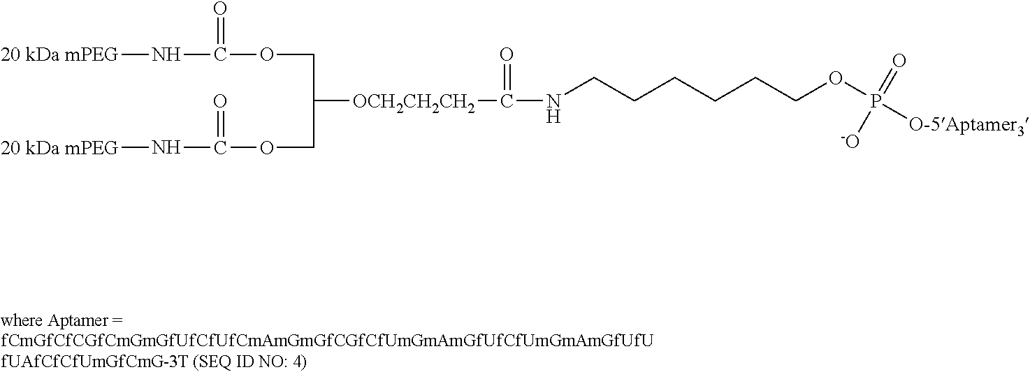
[20 kDa mPEG]NC(OCC(COC(N[20 kDa mPEG])=O)[OCH2CH2CH2]C(NCCCCCCOP([O-5Aptamer3])(=O)[-O])=O)=O
